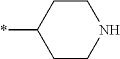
C1CC(*)CCN1
